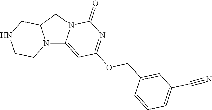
N12C3=CC(OCC4=CC(C#N)=CC=C4)=NC(=O)N3CC1CNCC2
